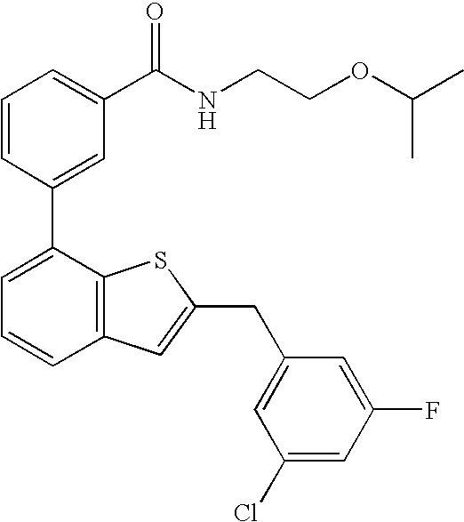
C1=CC(C2=CC=CC3=C2SC(CC2=CC(Cl)=CC(F)=C2)=C3)=CC(C(NCCOC(C)C)=O)=C1
